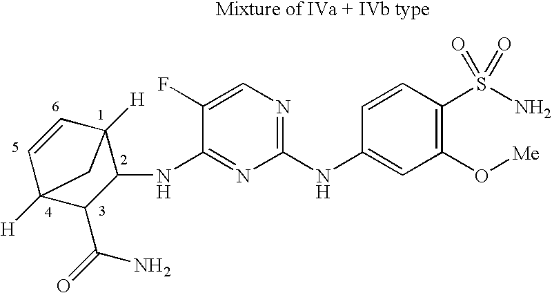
C1(NC2=CC(O[Me])=C(S(N)(=O)=O)C=C2)=NC=C(F)C(NC2C3([H])C=CC([H])(C2C(=O)N)C3)=N1
